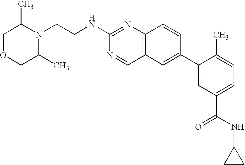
N1(CCNC2=NC3=C(C=N2)C=C(C2=CC(C(=O)NC4CC4)=CC=C2C)C=C3)C(C)COCC1C
